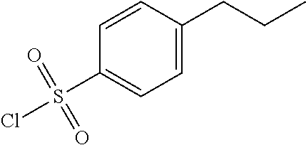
ClS(C1=CC=C(CCC)C=C1)(=O)=O
